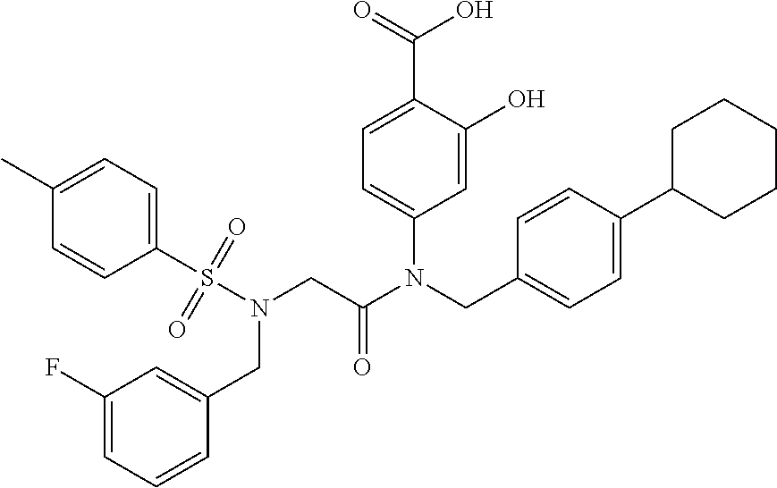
C1=C(O)C(C(=O)O)=CC=C1N(CC1=CC=C(C2CCCCC2)C=C1)C(CN(S(C1=CC=C(C)C=C1)(=O)=O)CC1=CC(F)=CC=C1)=O
